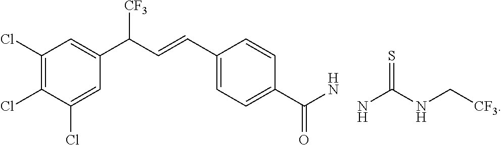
C1(Cl)=C(Cl)C(Cl)=CC(C(C=CC2=CC=C(C(N)=O)C=C2)[CF3])=C1.NC(=S)NC[CF3]
